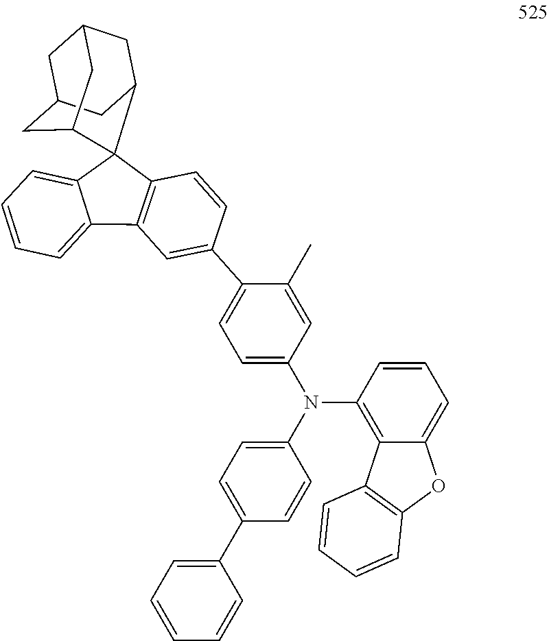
C12=C(C=C(C3=CC=C(N(C4=CC=C(C5=CC=CC=C5)C=C4)C4=C5C(=CC=C4)OC4=C5C=CC=C4)C=C3C)C=C1)C1=CC=CC=C1C21C2CC3CC(C2)CC1C3
